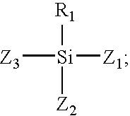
[Z3][Si]([Z1])([R1])[Z2]
